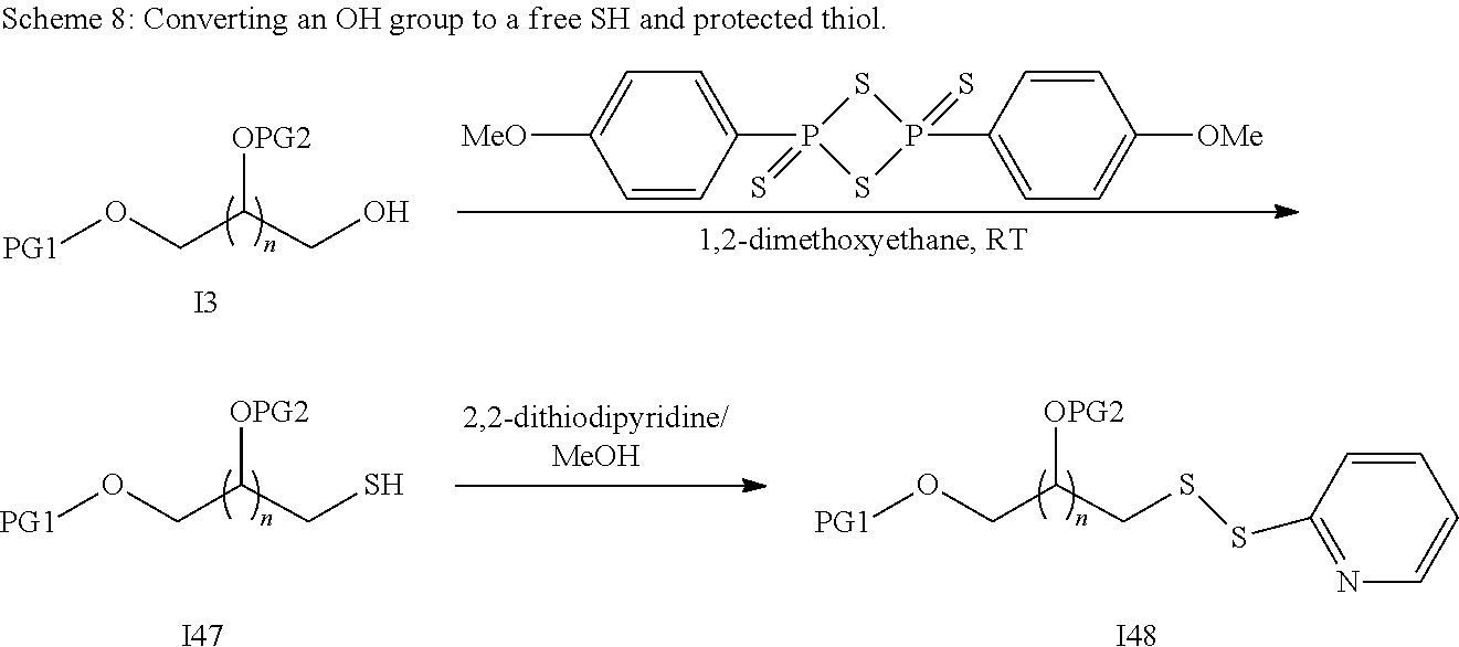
[PG1]OCC(CO)[OPG2].C1=CC([MeO])=CC=C1P1(=S)SP(C2=CC=C([OMe])C=C2)(=S)S1.[I3].[PG1]OCC(CSSC1=NC=CC=C1)[OPG2].[I48].[PG1]OCC(CS)[OPG2].[I47]
